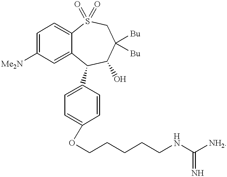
C1=C([Me2N])C=C2C(=C1)S(=O)(=O)CC([Bu])([Bu])C(O)C2C1=CC=C(OCCCCCNC([NH2])=N)C=C1
